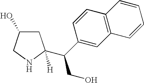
C1C(O)CNC1(C(C1=CC2=C(C=C1)C=CC=C2)CO)[H]
